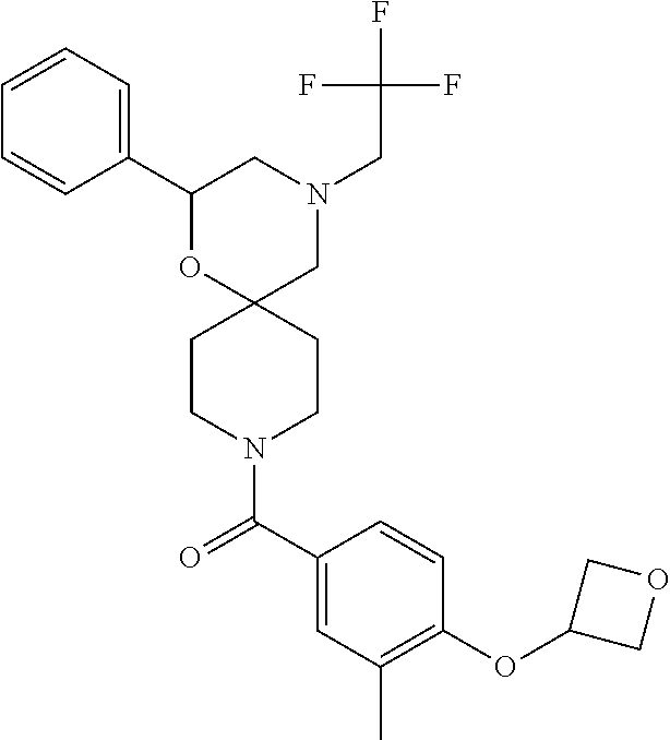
N1(CC(F)(F)F)CC2(OC(C3=CC=CC=C3)C1)CCN(C(C1=CC(C)=C(OC3COC3)C=C1)=O)CC2
